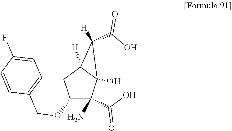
C1(C(O)=O)([H])C2([H])C(N)(C(O)=O)C(OCC3=CC=C(F)C=C3)CC12[H]
